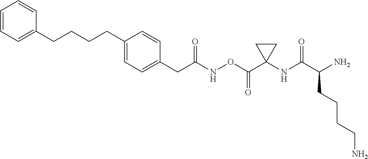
C1=CC=C(CCCCC2=CC=C(CC(NOC(C3(NC(C(N)CCCCN)=O)CC3)=O)=O)C=C2)C=C1
